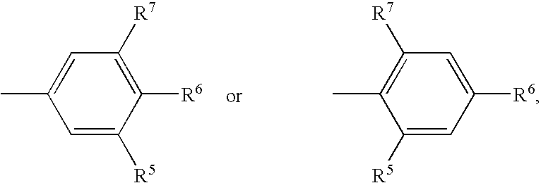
C1=C([R5])C([R6])=C([R7])C=C1C.C1([R5])=CC([R6])=CC([R7])=C1C
